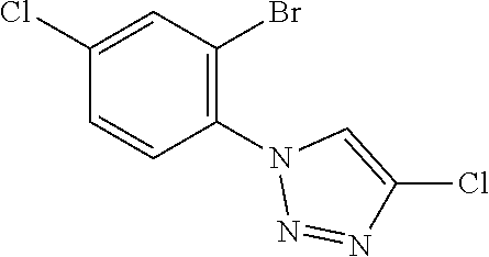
C1(N2N=NC(Cl)=C2)=C(Br)C=C(Cl)C=C1
